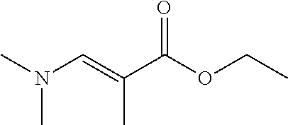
CN(C=C(C(OCC)=O)C)C
